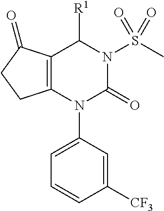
C12=C(N(C3=CC=CC([CF3])=C3)C(=O)N(S(C)(=O)=O)C1[R1])CCC2=O
